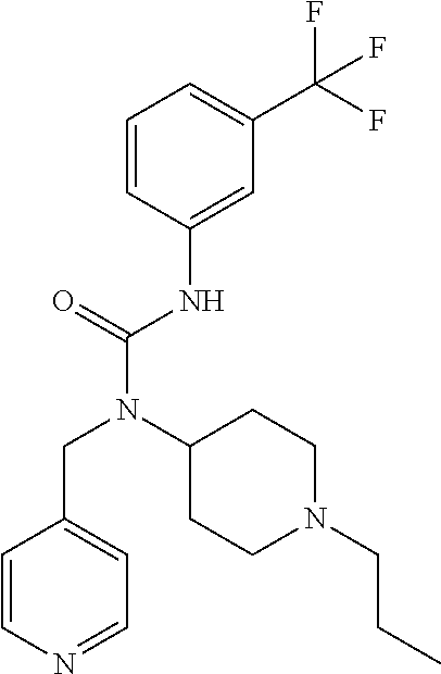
C1=CC(NC(N(C2CCN(CCC)CC2)CC2=CC=NC=C2)=O)=CC(C(F)(F)F)=C1
